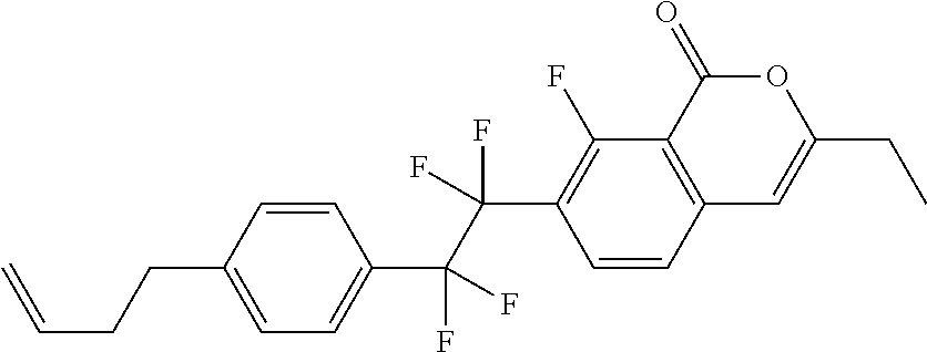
C1=CC2=C(C(F)=C1C(C(C1=CC=C(CCC=C)C=C1)(F)F)(F)F)C(=O)OC(CC)=C2
